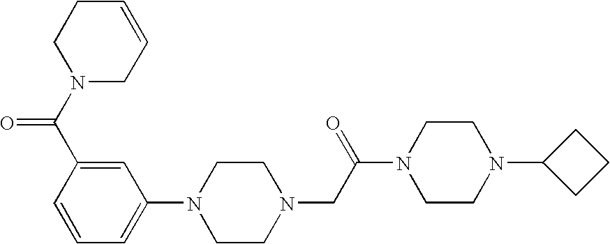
C1=CC=C(N2CCN(CC(N3CCN(C4CCC4)CC3)=O)CC2)C=C1C(N1CC=CCC1)=O
